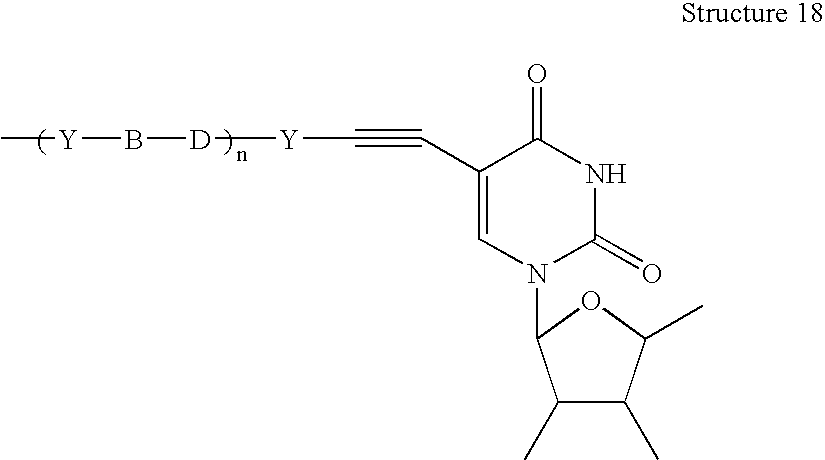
C1(C#C[Y][D]B[Y]C)=CN(C2C(C)C(C)C(C)O2)C(=O)NC1=O
